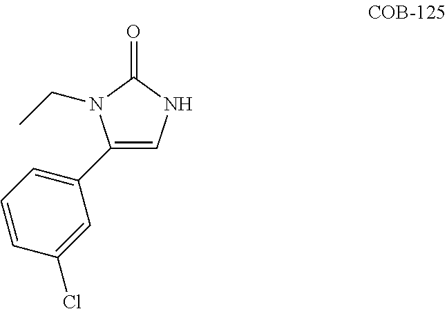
C1(C2=CC=CC(Cl)=C2)=CNC(=O)N1CC
